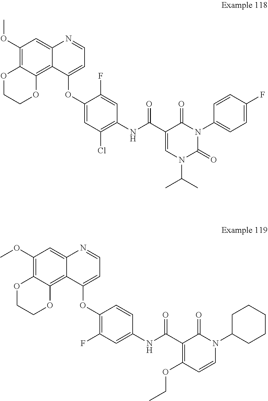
C1(OC)=C2C(=C3C(=C1)N=CC=C3OC1=CC(Cl)=C(NC(C3=CN(C(C)C)C(=O)N(C4=CC=C(F)C=C4)C3=O)=O)C=C1F)OCCO2.C1(OC)=C2C(=C3C(=C1)N=CC=C3OC1=C(F)C=C(NC(C3=C(OCC)C=CN(C4CCCCC4)C3=O)=O)C=C1)OCCO2
